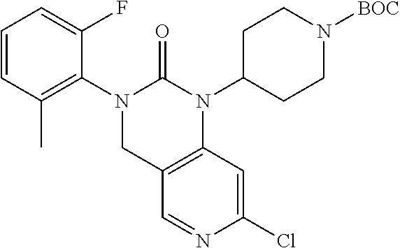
N1(C2=C(C)C=CC=C2F)CC2=C(N(C3CCN([BOC])CC3)C1=O)C=C(Cl)N=C2
